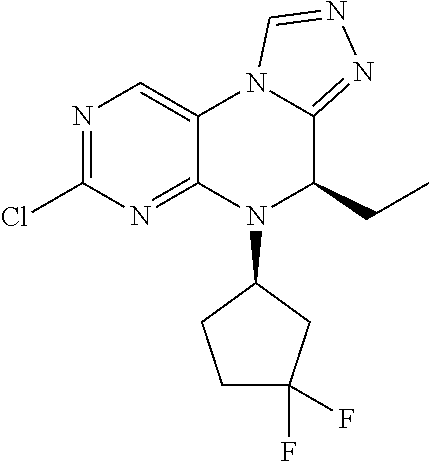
C12=NC(Cl)=NC=C1N1C(=NN=C1)C(CC)N2C1CCC(F)(F)C1
